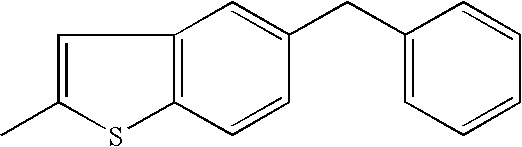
C1=C(C)SC2=C1C=C(CC1=CC=CC=C1)C=C2
